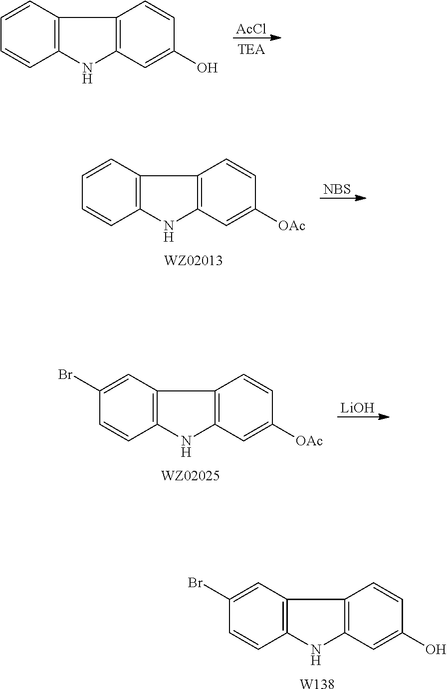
C12=C(C=CC=C1)C1=C(N2)C=C(O)C=C1.[AcCl].C12=C(C=CC=C1)C1=C(N2)C=C([OAc])C=C1.[NBS].C12=C(C=C(Br)C=C1)C1=C(N2)C=C([OAc])C=C1.[LiOH].C12=C(C=C(Br)C=C1)C1=C(N2)C=C(O)C=C1.[W138]
